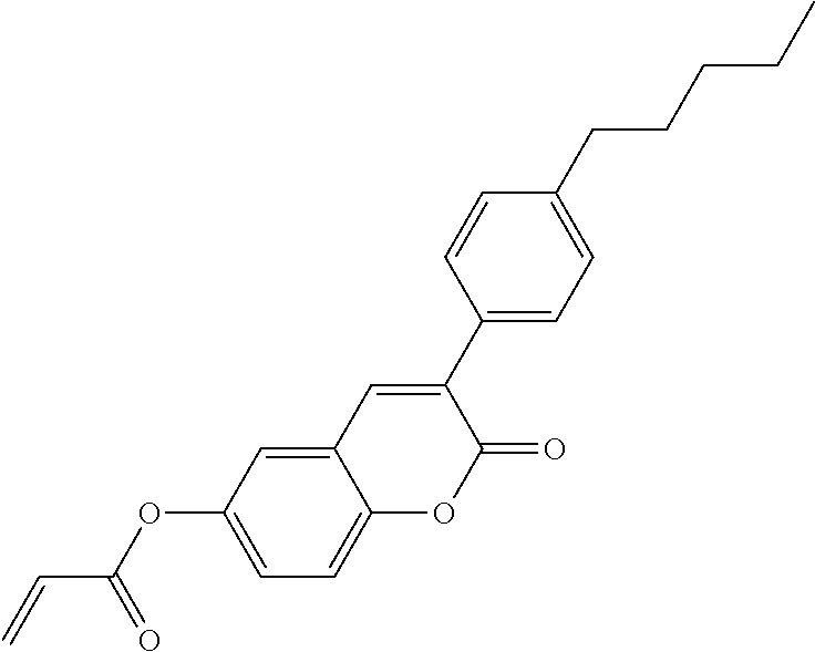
C12=CC(OC(C=C)=O)=CC=C1OC(=O)C(C1=CC=C(CCCCC)C=C1)=C2
